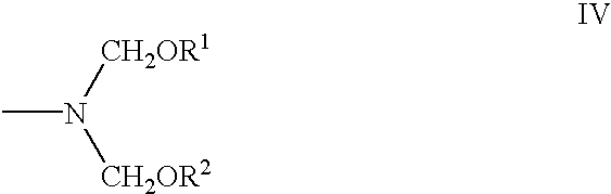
N([CH2OR1])([CH2OR2])C
